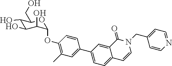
C1(O)C(O)C(O)C(OC2=C(C)C=C(C3=CC=C4C(=C3)C(=O)N(CC3=CC=NC=C3)C=C4)C=C2)OC1CO
